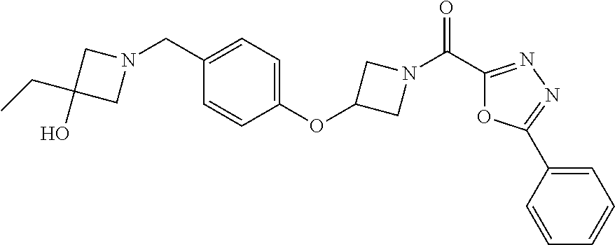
N1(CC2=CC=C(OC3CN(C(C4=NN=C(C5=CC=CC=C5)O4)=O)C3)C=C2)CC(CC)(O)C1
